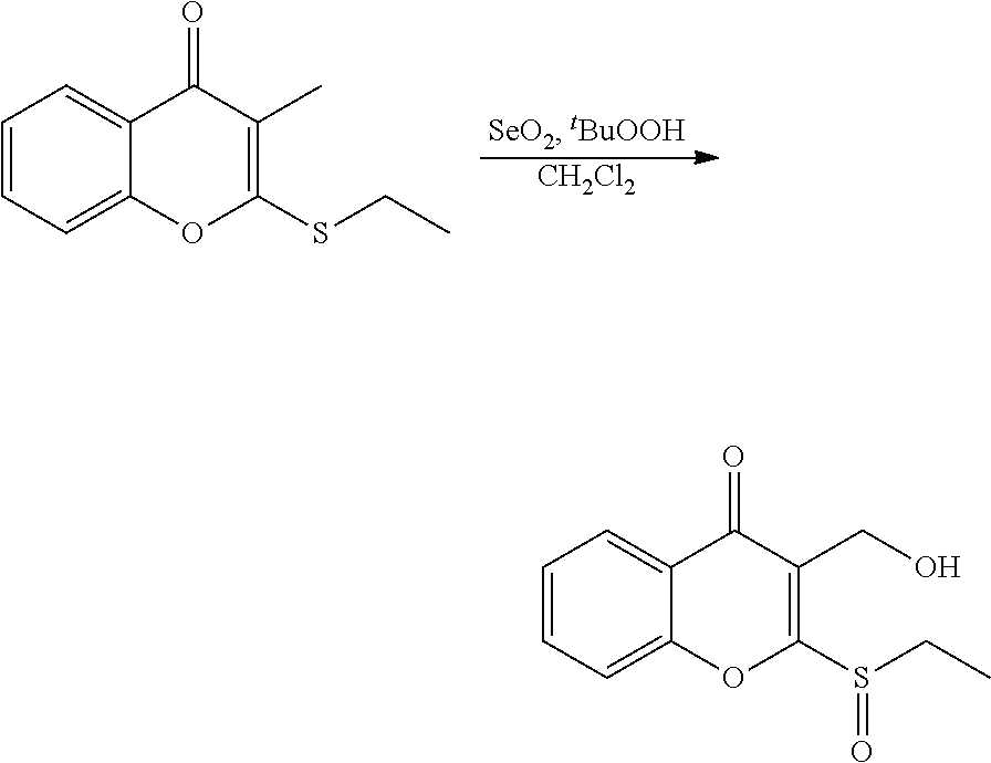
[CH2Cl2].C1=CC=C2C(=C1)C(=O)C(C)=C(SCC)O2.C1=CC=C2C(=C1)C(=O)C(CO)=C(S(CC)=O)O2
